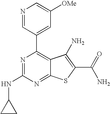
N1=CC(C2=C3C(=NC(NC4CC4)=N2)SC(C(N)=O)=C3N)=CC([OMe])=C1
